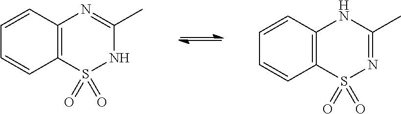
C12=C(S(=O)(=O)NC(C)=N1)C=CC=C2.C12=C(C=CC=C1)NC(C)=NS2(=O)=O
